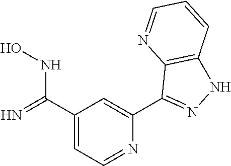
C1(C(NO)=N)=CC=NC(C2=NNC3=C2N=CC=C3)=C1
